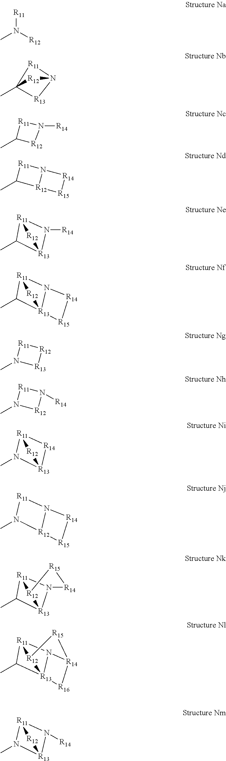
[R11]N([R12])C.CC12[R13]N([R11]1)[R12]2.CC1[R12]N([R14])[R11]1.CC1[R12]2N([R11]1)[R14][R15]2.CC1[R13]2N([R14])[R11]1[R12]2.CC1[R13]23N([R11]1[R12]2)[R14][R15]3.CN1[R13][R12][R11]1.CN1[R12]N([R14])[R11]1.CN1[R13]2[R14][R11]1[R12]2.CN1[R12]2N([R11]1)[R14][R15]2.CC1[R13]2N3[R11]1[R12]2[R15][R14]3.CC1[R13]23N4[R11]1[R12]2[R15][R14]4[R16]3.CN1[R13]2N([R14])[R11]1[R12]2
